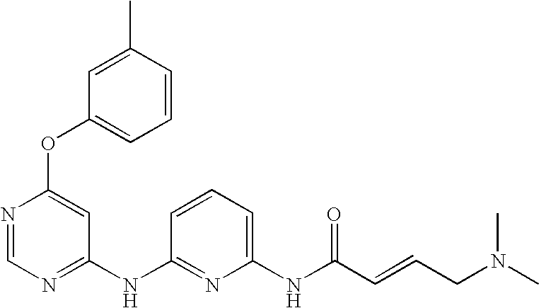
O(C1=CC(NC2=NC(NC(C=CCN(C)C)=O)=CC=C2)=NC=N1)C1=CC=CC(C)=C1
